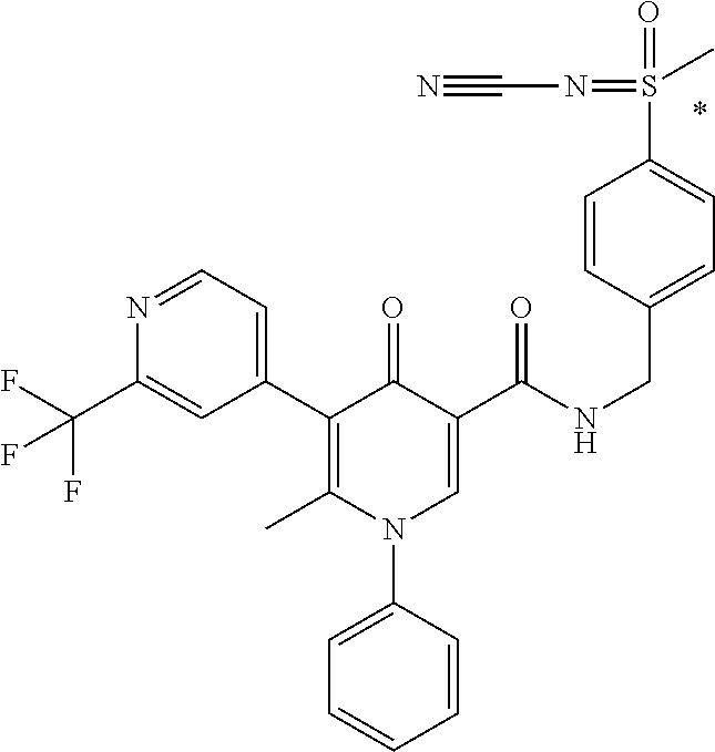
C1(C2=C(C)N(C3=CC=CC=C3)C=C(C(NCC3=CC=C(S(=O)(=NC#N)C)C=C3)=O)C2=O)=CC=NC(C(F)(F)F)=C1
